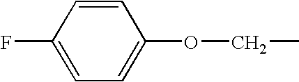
C1=CC(F)=CC=C1OCC
